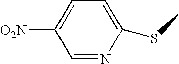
C1(SC)=CC=C([O2N])C=N1
